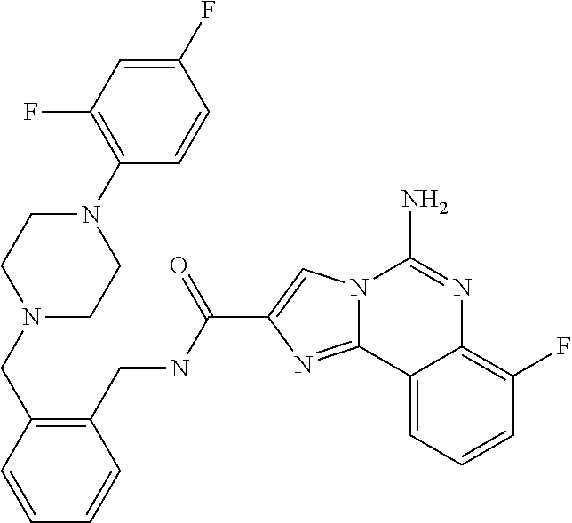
N12C(=NC(C(NCC3=C(CN4CCN(C5=C(F)C=C(F)C=C5)CC4)C=CC=C3)=O)=C1)C1=CC=CC(F)=C1N=C2N
